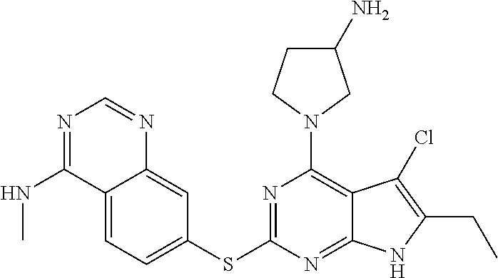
C12=CC=C(SC3=NC(N4CC(N)CC4)=C4C(=N3)NC(CC)=C4Cl)C=C1N=CN=C2NC
